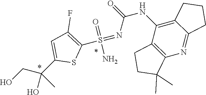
C1C(C)(C)C2=C(C1)C(NC(=O)N=S(=O)(N)C1=C(F)C=C(C(CO)(O)C)S1)=C1CCCC1=N2
